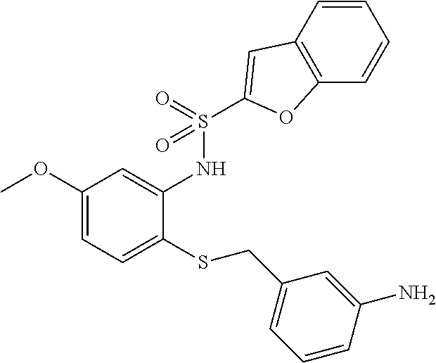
C1(OC)=CC=C(SCC2=CC=CC(N)=C2)C(NS(=O)(=O)C2=CC3=C(C=CC=C3)O2)=C1
